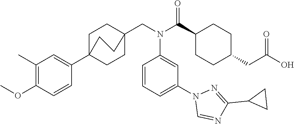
C1(C(N(CC23CCC(C4=CC(C)=C(OC)C=C4)(CC2)CC3)C2=CC(N3C=NC(C4CC4)=N3)=CC=C2)=O)CCC(CC(O)=O)CC1
